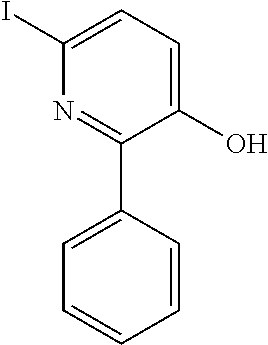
C1(I)=CC=C(O)C(C2=CC=CC=C2)=N1
